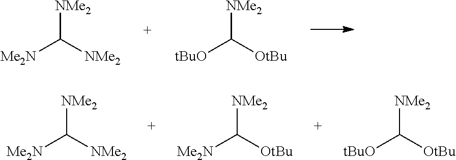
[NMe2]C([NMe2])[Me2N].[NMe2]C([OtBu])[tBuO].[NMe2]C([NMe2])[Me2N].[NMe2]C([OtBu])[Me2N].[NMe2]C([OtBu])[tBuO]
